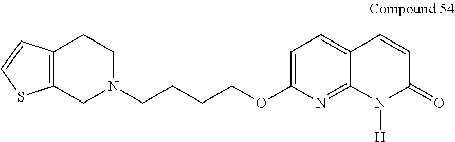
C12=C(C=CS1)CCN(CCCCOC1=CC=C3C(=N1)N([H])C(=O)C=C3)C2
